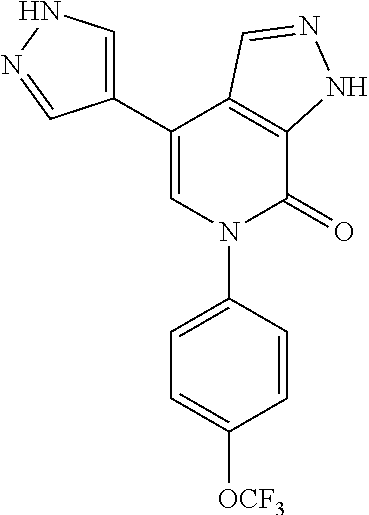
C1(C2=CNN=C2)=CN(C2=CC=C([OCF3])C=C2)C(=O)C2=C1C=NN2
